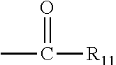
O=C([R11])C
